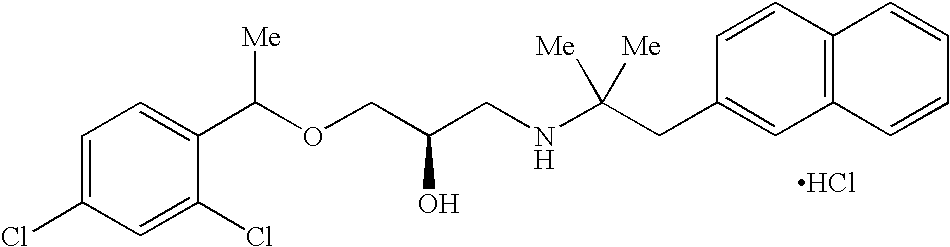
Cl.C1=C(Cl)C=C(Cl)C(C(OCC(CNC(CC2=CC3=C(C=C2)C=CC=C3)([Me])[Me])O)[Me])=C1
